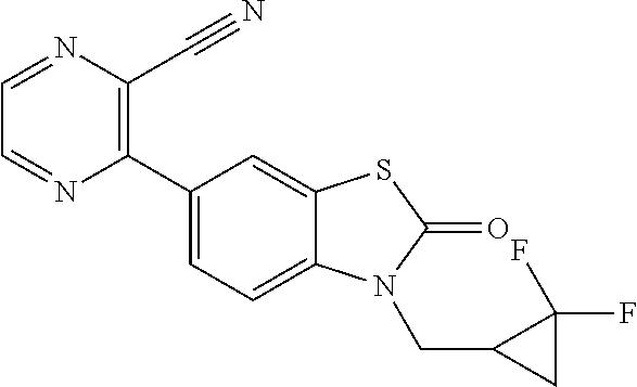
C1(C2=CC=C3C(=C2)SC(=O)N3CC2CC2(F)F)=C(C#N)N=CC=N1
